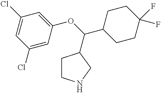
C1(OC(C2CCC(F)(F)CC2)C2CCNC2)=CC(Cl)=CC(Cl)=C1
